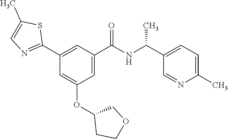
C1(C2=NC=C(C)S2)=CC(C(NC(C2=CC=C(C)N=C2)C)=O)=CC(OC2CCOC2)=C1
